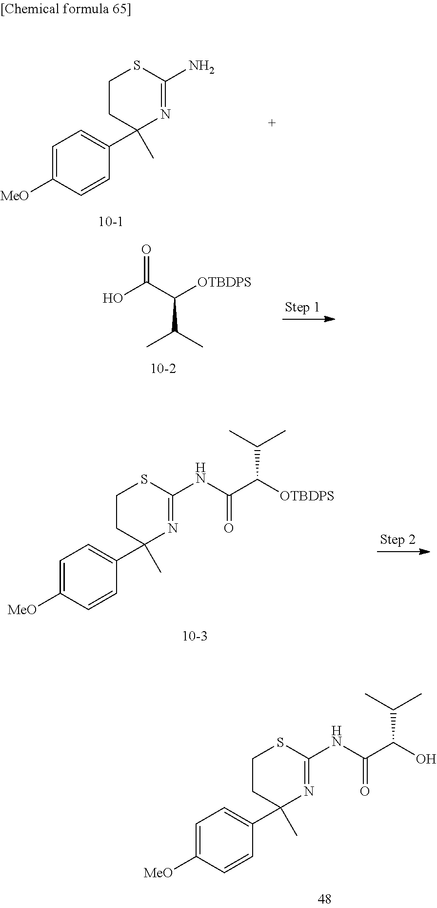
C1=C([MeO])C=CC(C2(C)N=C(NC(C(O)C(C)C)=O)SCC2)=C1.C1=C([MeO])C=CC(C2(C)N=C(N)SCC2)=C1.O=C(C([OTBDPS])C(C)C)O.C1=C([MeO])C=CC(C2(C)N=C(NC(C([OTBDPS])C(C)C)=O)SCC2)=C1
